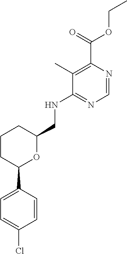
C1=CC(C2OC(CNC3=NC=NC(C(=O)OCC)=C3C)CCC2)=CC=C1Cl
